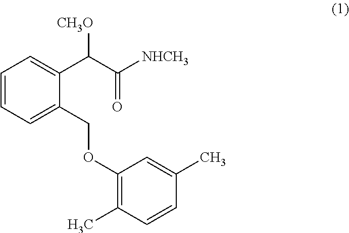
C1=CC=C(COC2=C(C)C=CC(C)=C2)C(C(C([NHCH3])=O)[CH3O])=C1
